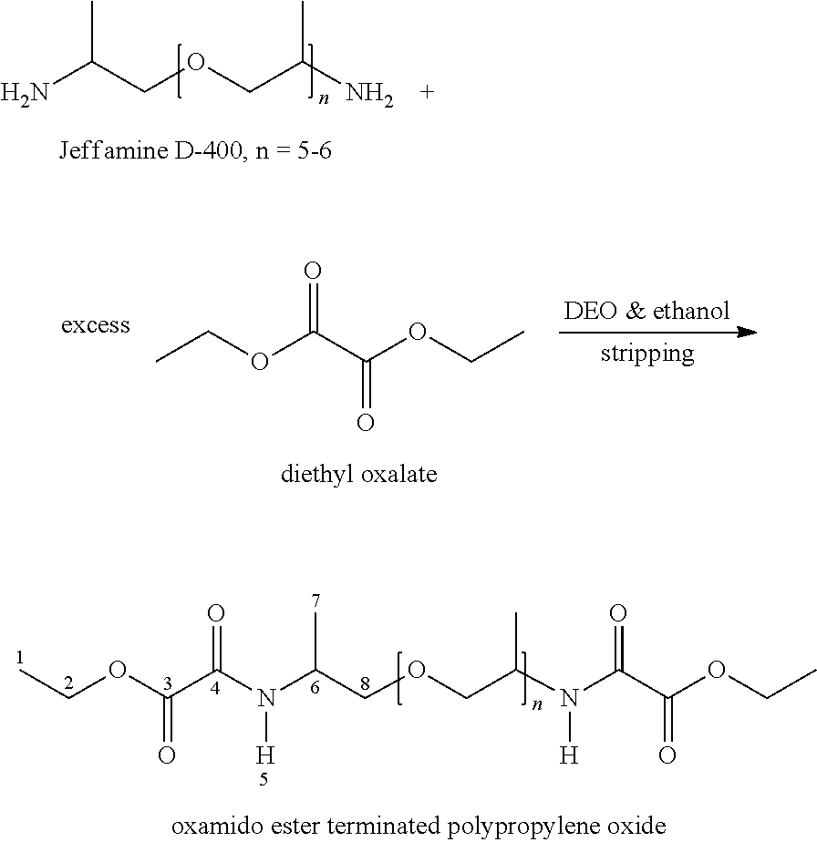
NC(COCC(N)C)C.CCOC(C(OCC)=O)=O.CCOC(C(N(C(COCC(N(C(=O)C(=O)OCC)[H])C)C)[H])=O)=O
